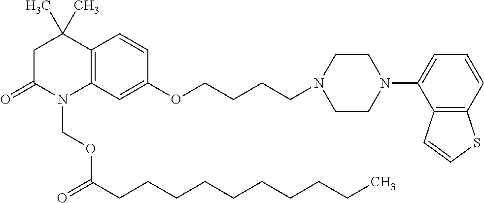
C1C(=O)N(COC(CCCCCCCCCC)=O)C2=C(C1(C)C)C=CC(OCCCCN1CCN(C3=CC=CC4=C3C=CS4)CC1)=C2
